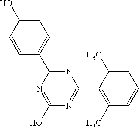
N1=C(O)N=C(C2=C(C)C=CC=C2C)N=C1C1=CC=C(O)C=C1
